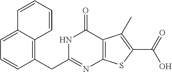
C1(CC2=NC3=C(C(=O)N2)C(C)=C(C(O)=O)S3)=C2C(=CC=C1)C=CC=C2
